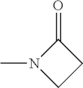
C1(=O)N(C)CC1
